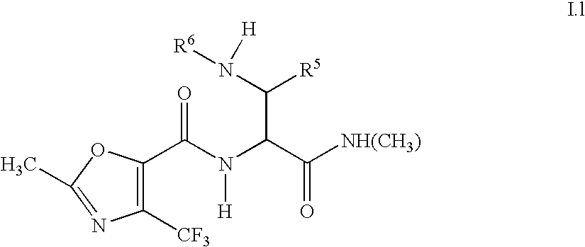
C1([CF3])=C(C(N([H])C(C(N([R6])[H])[R5])C(=O)[NH(CH3)])=O)OC(C)=N1
